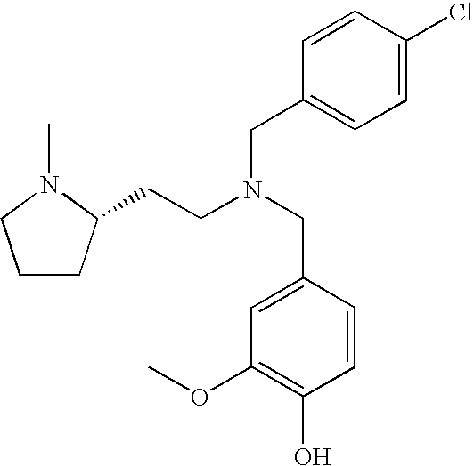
C1CC(CCN(CC2=CC(OC)=C(O)C=C2)CC2=CC=C(Cl)C=C2)N(C)C1
